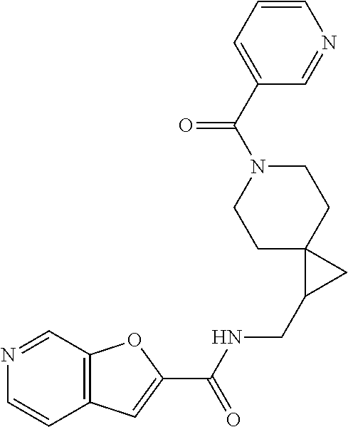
C1C2(CCN(C(C3=CC=CN=C3)=O)C1)C(CNC(C1=CC3=C(O1)C=NC=C3)=O)C2
